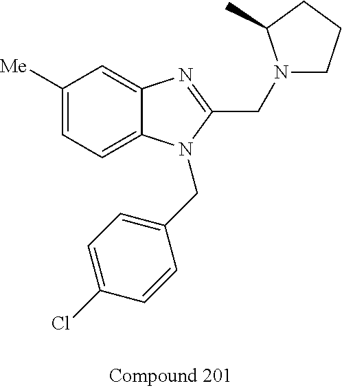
C1([Me])=CC=C2C(=C1)N=C(CN1CCCC1C)N2CC1=CC=C(Cl)C=C1
